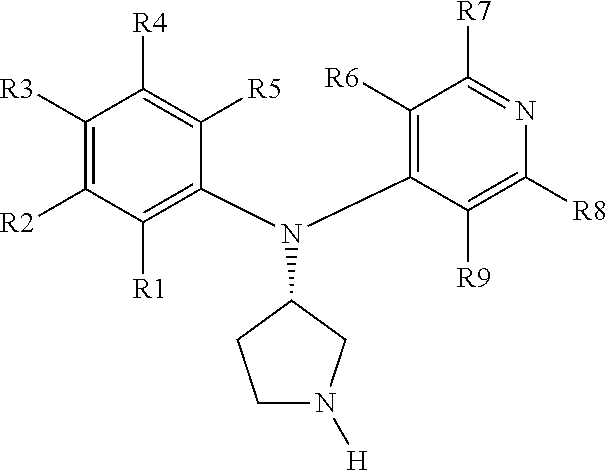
C1N([H])CC(N(C2=C([R6])C([R7])=NC([R8])=C2[R9])C2=C([R1])C([R2])=C([R3])C([R4])=C2[R5])C1
